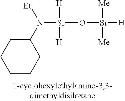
[Si](O[Si]([H])([Me])[Me])([H])([H])N(C1CCCCC1)[Et]
